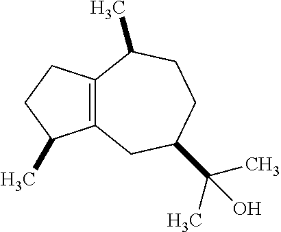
C12=C(C(C)CC1)CC(C(C)(C)O)CCC2C
